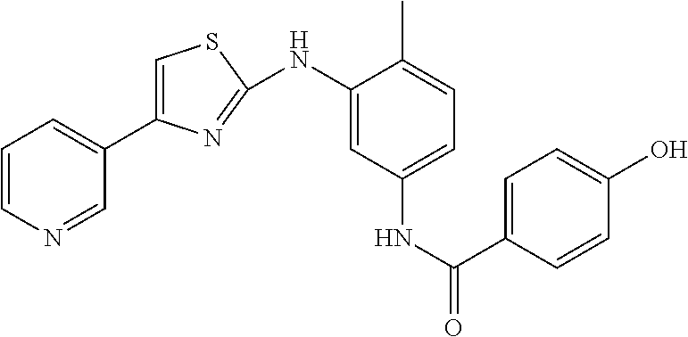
C1=CN=CC(C2=CSC(NC3=CC(NC(=O)C4=CC=C(O)C=C4)=CC=C3C)=N2)=C1
